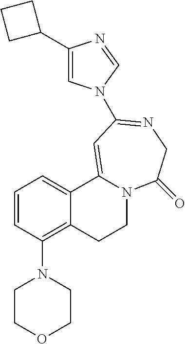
C1=CC(N2CCOCC2)=C2C(=C1)C1=CC(N3C=C(C4CCC4)N=C3)=NCC(=O)N1CC2
